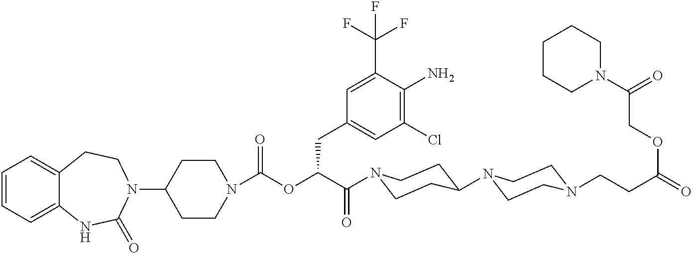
C1(N2CCC3=CC=CC=C3NC2=O)CCN(C(OC(C(=O)N2CCC(N3CCN(CCC(=O)OCC(N4CCCCC4)=O)CC3)CC2)CC2=CC(Cl)=C(N)C(C(F)(F)F)=C2)=O)CC1
